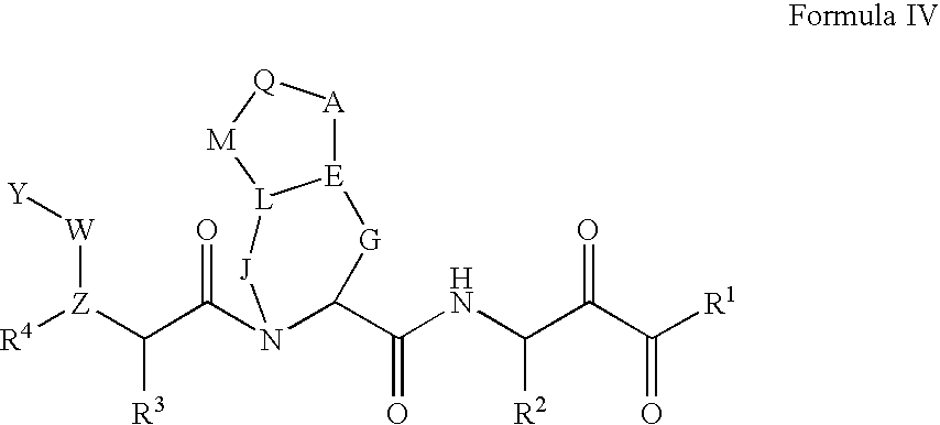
[R4][Z](C(C(N1C(C(NC(C(C([R1])=O)=O)[R2])=O)[G][E]2[A][Q][M][L]2[J]1)=O)[R3])[W][Y]
